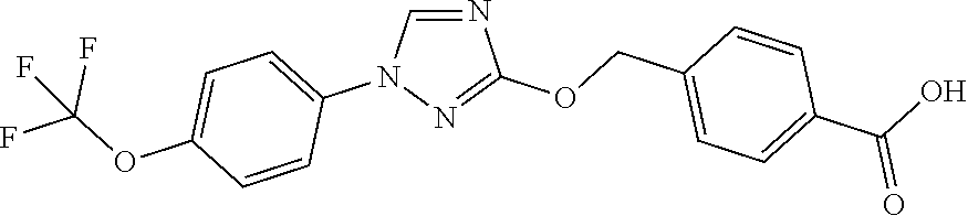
N1=CN(C2=CC=C(OC(F)(F)F)C=C2)N=C1OCC1=CC=C(C(=O)O)C=C1
